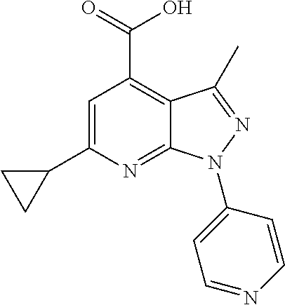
C1=C(C2CC2)N=C2C(=C1C(=O)O)C(C)=NN2C1=CC=NC=C1
